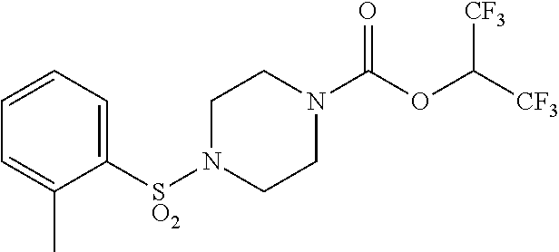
C1=CC=C([SO2]N2CCN(C(OC([CF3])[CF3])=O)CC2)C(C)=C1
